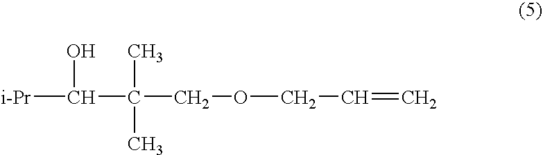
[i-Pr]C(C(C)(COCC=C)C)O
